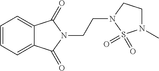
C1=CC=C2C(=C1)C(=O)N(CCN1S(=O)(=O)N(C)CC1)C2=O
